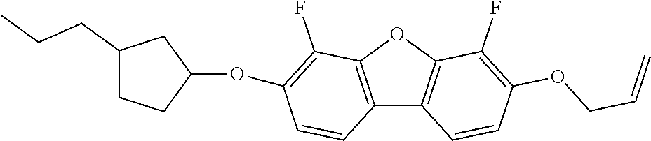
C12=C(OC3=C1C=CC(OCC=C)=C3F)C(F)=C(OC1CCC(CCC)C1)C=C2
